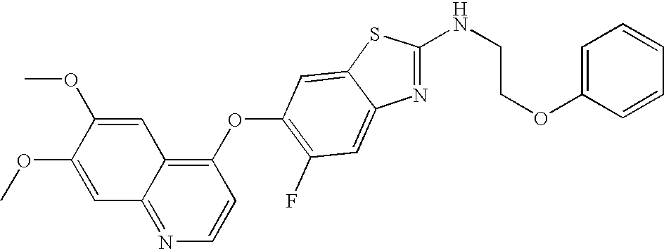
C1=C(OC)C(OC)=CC2=NC=CC(OC3=C(F)C=C4C(=C3)SC(NCCOC3=CC=CC=C3)=N4)=C12
